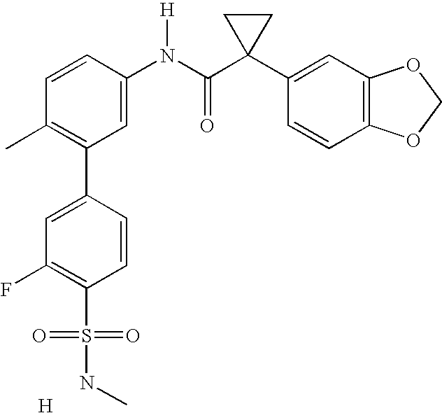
C1=CC(N(C(C2(C3=CC4=C(C=C3)OCO4)CC2)=O)[H])=CC(C2=CC(F)=C(S(=O)(=O)NC)C=C2)=C1C.[H]
